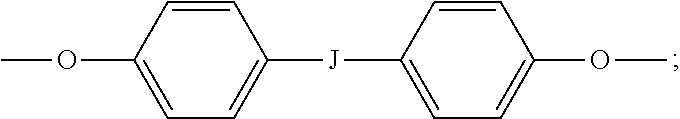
C1(OC)=CC=C([J]C2=CC=C(OC)C=C2)C=C1
